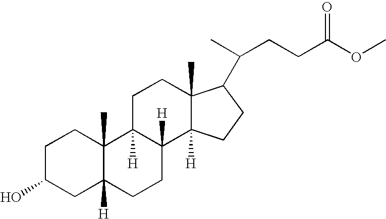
C1C(O)CC2([H])C(C)(C1)C1([H])C([H])(CC2)C2([H])C(C)(CC1)C(C(C)CCC(OC)=O)CC2
